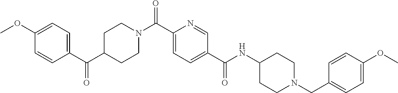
C1C(C(C2=CC=C(OC)C=C2)=O)CCN(C(C2=CC=C(C(NC3CCN(CC4=CC=C(OC)C=C4)CC3)=O)C=N2)=O)C1
